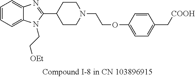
C1=CC=C2C(=C1)N=C(C1CCN(CCOC3=CC=C(C[COOH])C=C3)CC1)N2CC[OEt]
